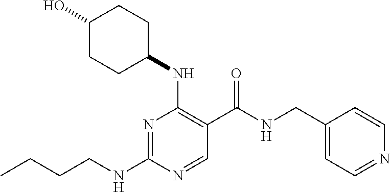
CCCCNC1=NC(NC2CCC(O)CC2)=C(C(NCC2=CC=NC=C2)=O)C=N1
